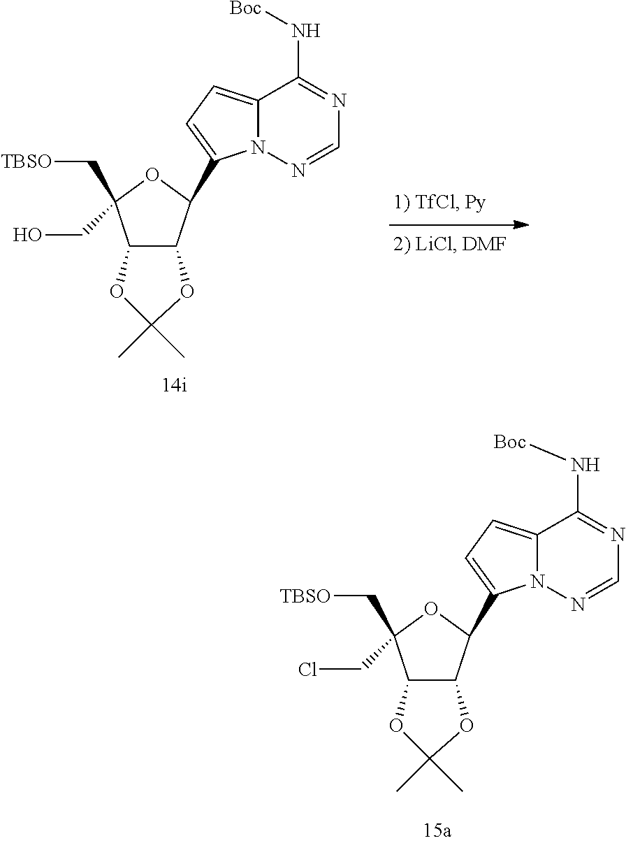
C12C(C(C3=CC=C4N3N=CN=C4N[Boc])OC1(C[TBSO])CCl)OC(C)(C)O2.C12C(C(C3=CC=C4N3N=CN=C4N[Boc])OC1(C[TBSO])CO)OC(C)(C)O2
